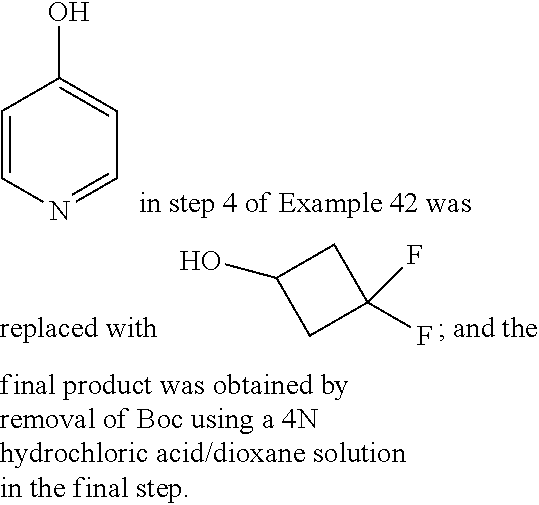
C1=CN=CC=C1O.C1(O)CC(F)(F)C1
